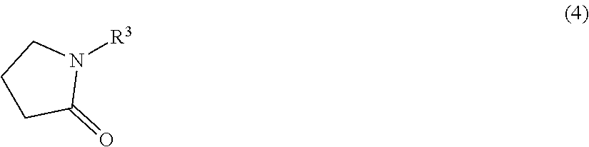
C1CC(=O)N([R3])C1
